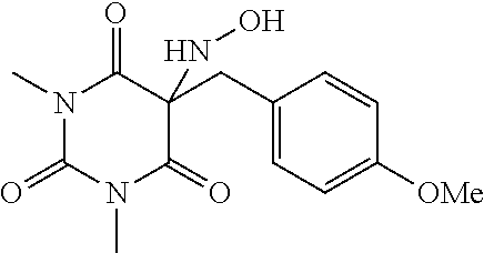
C1(=O)N(C)C(=O)N(C)C(=O)C1(CC1=CC=C([OMe])C=C1)NO
